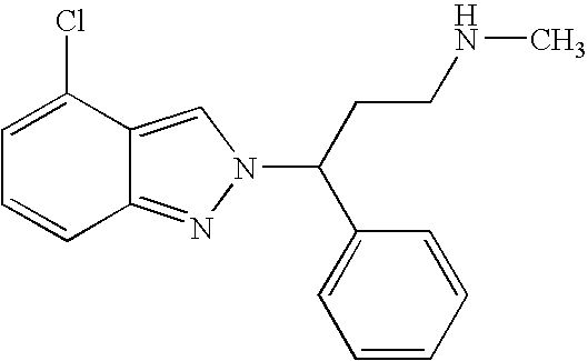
C1=C(Cl)C2=CN(C(C3=CC=CC=C3)CCNC)N=C2C=C1
